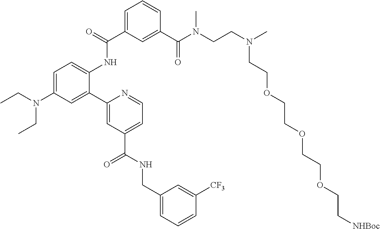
C1=C(C(NC2=CC=C(N(CC)CC)C=C2C2=CC(C(=O)NCC3=CC=CC([CF3])=C3)=CC=N2)=O)C=C(C(N(CCN(CCOCCOCCOCC[NHBoc])C)C)=O)C=C1
